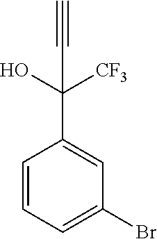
C1=CC=C(Br)C=C1C(O)([CF3])C#C
